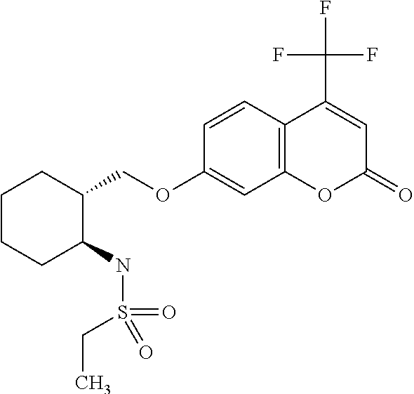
C1CCC(NS(CC)(=O)=O)C(COC2=CC3=C(C=C2)C(C(F)(F)F)=CC(=O)O3)C1
